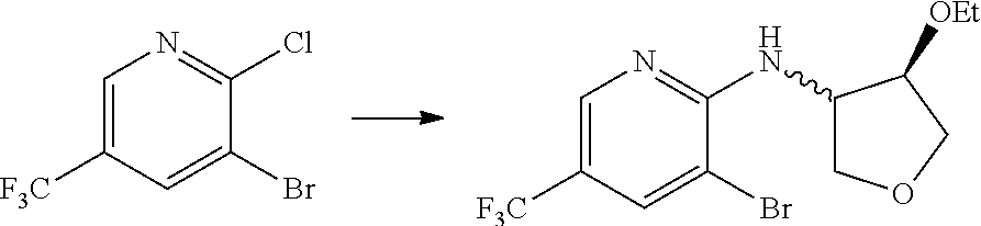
C1=C([F3C])C=C(Br)C(Cl)=N1.C1=C([F3C])C=C(Br)C(NC2COCC2[OEt])=N1
